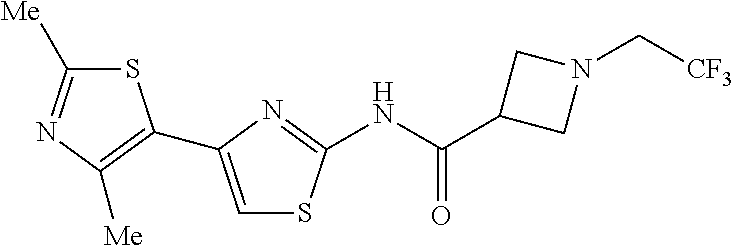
S1C([Me])=NC([Me])=C1C1=CSC(NC(=O)C2CN(C[CF3])C2)=N1
